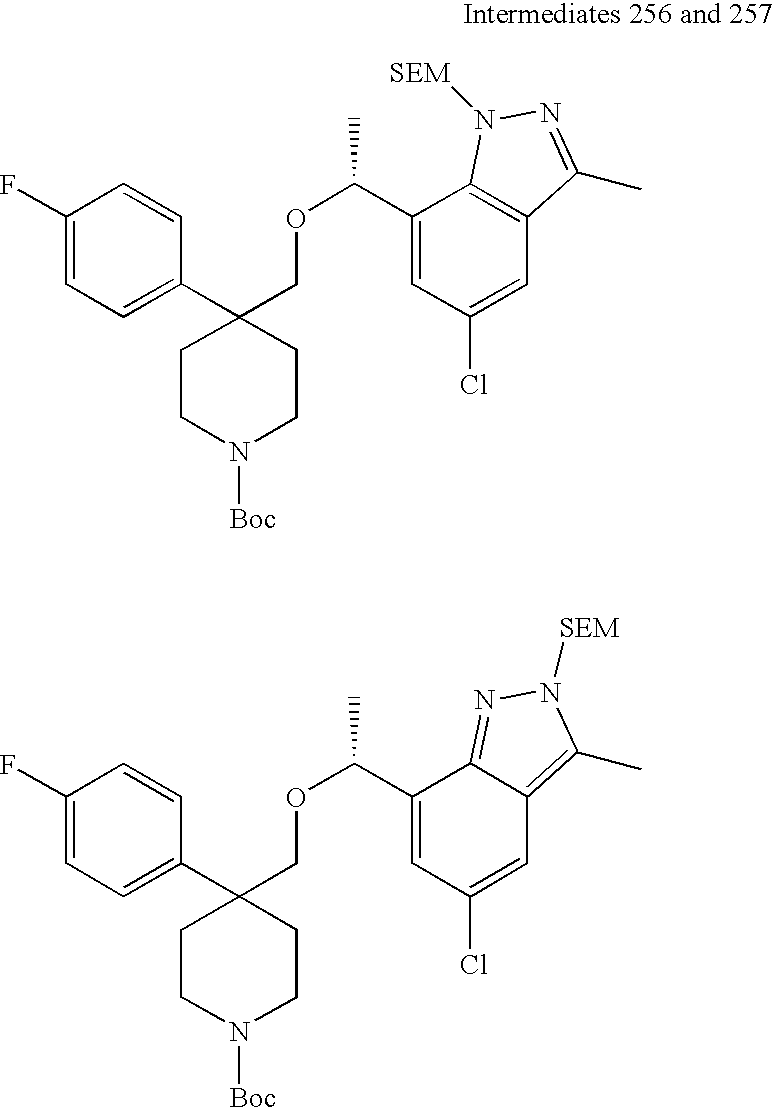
C1(C2(COC(C)C3=CC(Cl)=CC4=C3N([SEM])N=C4C)CCN([Boc])CC2)=CC=C(F)C=C1.C1(C2(COC(C)C3=CC(Cl)=CC4=C(C)N([SEM])N=C34)CCN([Boc])CC2)=CC=C(F)C=C1
